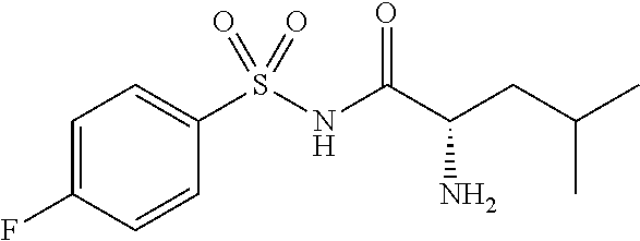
C1=C(F)C=CC(S(NC(C(CC(C)C)N)=O)(=O)=O)=C1
